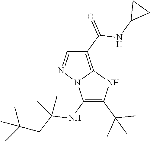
C1(NC(CC(C)(C)C)(C)C)=C(C(C)(C)C)NC2=C(C(=O)NC3CC3)C=NN12
